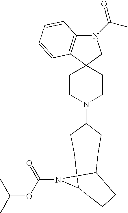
C1CN(C2CCC3N(C(OC(C)C)=O)C(CC2)CC3)CCC12CN(C(C)=O)C1=C2C=CC=C1
